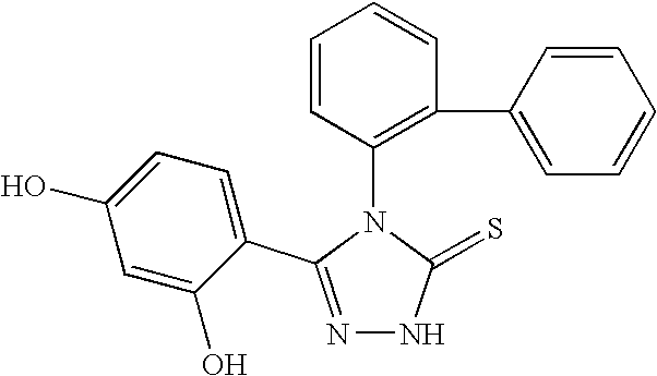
N1=C(C2=CC=C(O)C=C2O)N(C2=C(C3=CC=CC=C3)C=CC=C2)C(=S)N1
